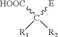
C([R1])([R2])([HOOC])[E]
